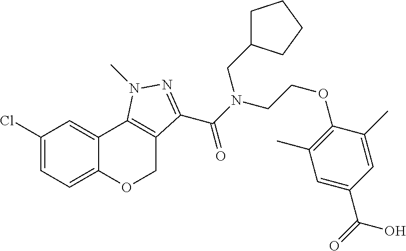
C1(Cl)=CC=C2C(=C1)C1=C(CO2)C(C(N(CCOC2=C(C)C=C(C(=O)O)C=C2C)CC2CCCC2)=O)=NN1C
